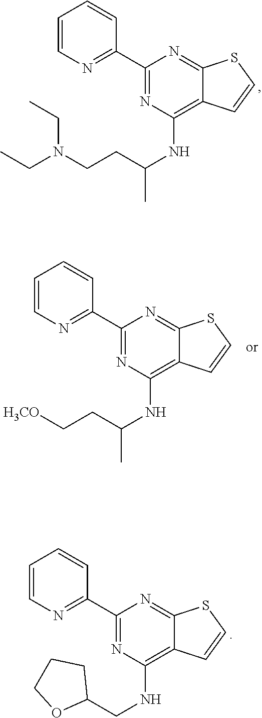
CCN(CCC(NC1=C2C(=NC(C3=NC=CC=C3)=N1)SC=C2)C)CC.[H3CO]CCC(NC1=C2C(=NC(C3=NC=CC=C3)=N1)SC=C2)C.C1(CNC2=C3C(=NC(C4=NC=CC=C4)=N2)SC=C3)CCCO1
